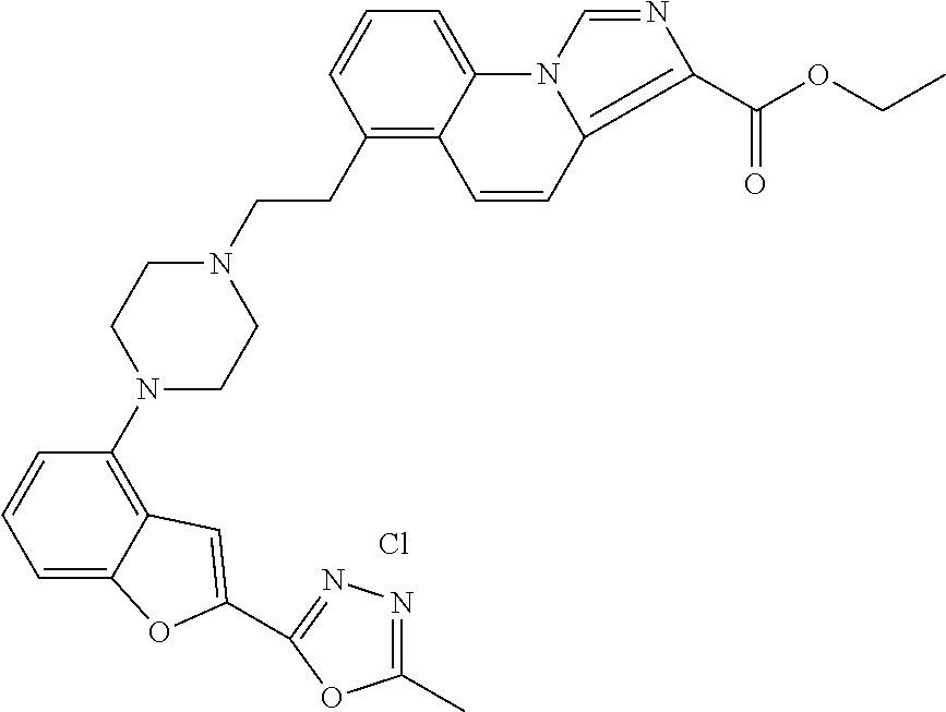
Cl.C1=C2C(=C(N3CCN(CCC4=C5C(=CC=C4)N4C(=C(C(OCC)=O)N=C4)C=C5)CC3)C=C1)C=C(C1=NN=C(C)O1)O2
